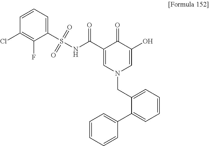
C1(C(NS(=O)(=O)C2=CC=CC(Cl)=C2F)=O)=CN(CC2=CC=CC=C2C2=CC=CC=C2)C=C(O)C1=O
